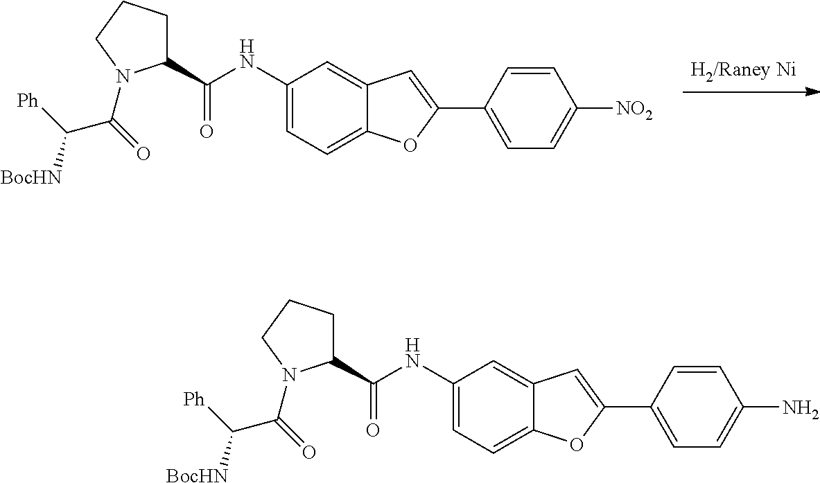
C1(NC(C2CCCN2C(=O)C([Ph])[BocHN])=O)=CC=C2C(=C1)C=C(C1=CC=C([NO2])C=C1)O2.C1(NC(C2CCCN2C(=O)C([Ph])[BocHN])=O)=CC=C2C(=C1)C=C(C1=CC=C(N)C=C1)O2
